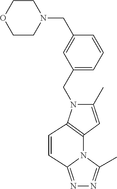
C1(C)=CC2=C(N1CC1=CC=CC(CN3CCOCC3)=C1)C=CC1=NN=C(C)N12
